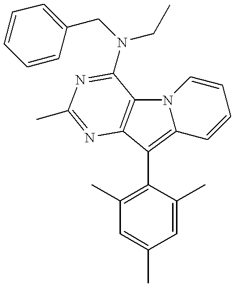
C1(C2=C3N(C4=C2N=C(C)N=C4N(CC2=CC=CC=C2)CC)C=CC=C3)=C(C)C=C(C)C=C1C
